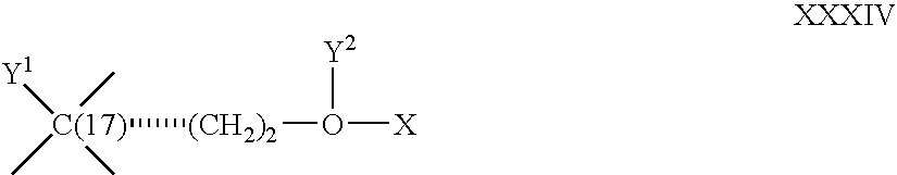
[X]O([Y2])[(CH2)2][C(17)](C)([Y1])(C)C
